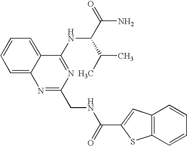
C1=CC=C2C(=C1)N=C(CNC(C1=CC3=C(S1)C=CC=C3)=O)N=C2NC(C(N)=O)C(C)C
